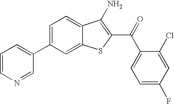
C1=CN=CC(C2=CC=C3C(=C2)SC(C(=O)C2=CC=C(F)C=C2Cl)=C3N)=C1
